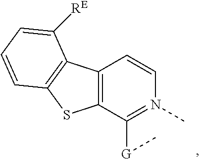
C12=C(C([G]C)=N(C)C=C1)SC1=C2C([RE])=CC=C1
